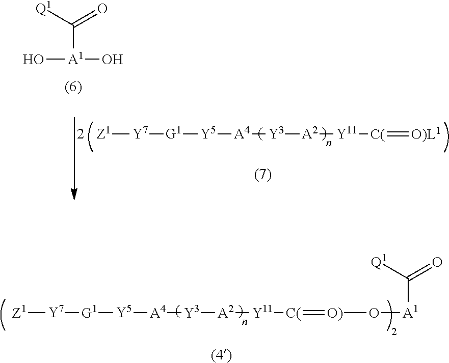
[Z1][Y7][G1][Y5][A4][Y3][A2][Y11][C(]=[O)L1].C([A1](O)O)(=O)[Q1].[Z1][Y7][G1][Y5][A4][Y3][A2][Y11][C(]=[O)]O[A1]C([Q1])=O
